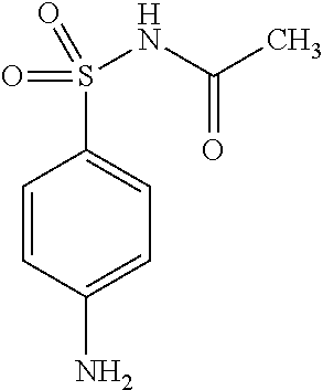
C1=CC(N)=CC=C1S(NC(C)=O)(=O)=O
